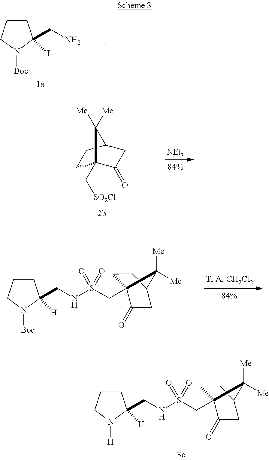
C1CCN([Boc])C1(CN)[H].C1C2(C[SO2Cl])C(=O)CC(C1)C2([Me])[Me].[NEt3].C1CCN([H])C1(CNS(CC12CCC(CC1=O)C2([Me])[Me])(=O)=O)[H].C1CCN([Boc])C1(CNS(CC12CCC(CC1=O)C2([Me])[Me])(=O)=O)[H]
